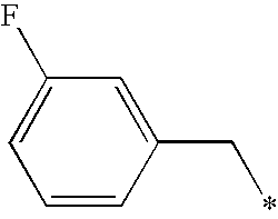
C1=CC(C*)=CC(F)=C1
